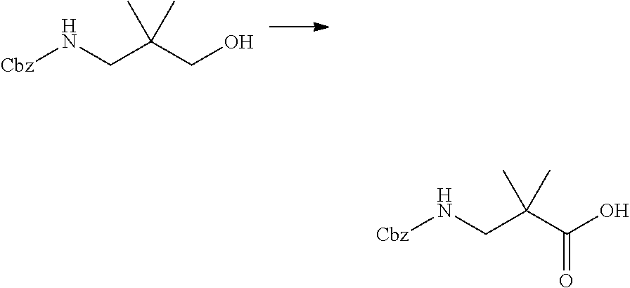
N(CC(CO)(C)C)[Cbz].N(CC(C(O)=O)(C)C)[Cbz]
